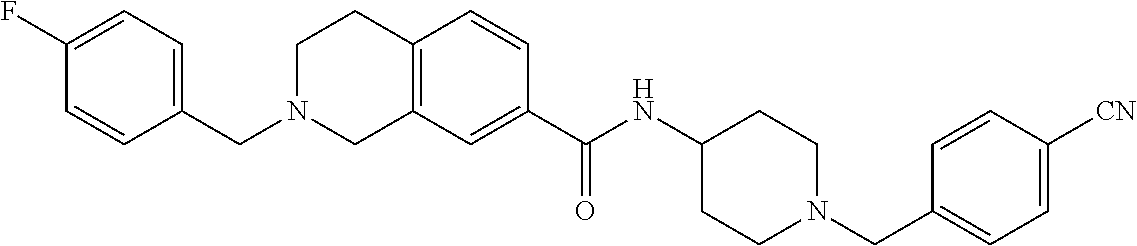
C1(F)=CC=C(CN2CC3=C(CC2)C=CC(C(NC2CCN(CC4=CC=C([CN])C=C4)CC2)=O)=C3)C=C1
